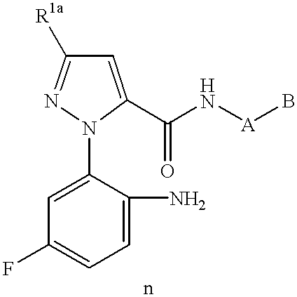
C1=C(N2C(C(N[A]B)=O)=CC([R1a])=N2)C(N)=CC=C1F
